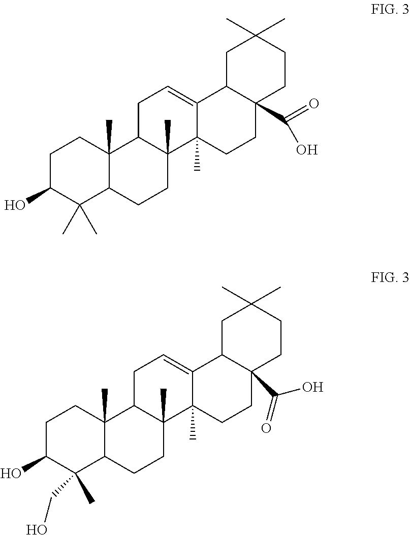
C1C(O)C(CO)(C)C2C(C)(C1)C1C(C)(CC2)C2(C)C(=CC1)C1C(C(=O)O)(CC2)CCC(C)(C)C1.C1C(O)C(C)(C)C2C(C)(C1)C1C(C)(CC2)C2(C)C(=CC1)C1CC(C)(C)CCC1(C(O)=O)CC2
